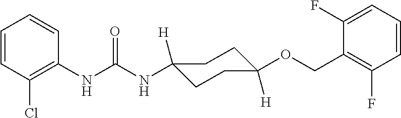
C1(NC(NC2([H])CCC([H])(OCC3=C(F)C=CC=C3F)CC2)=O)=C(Cl)C=CC=C1
